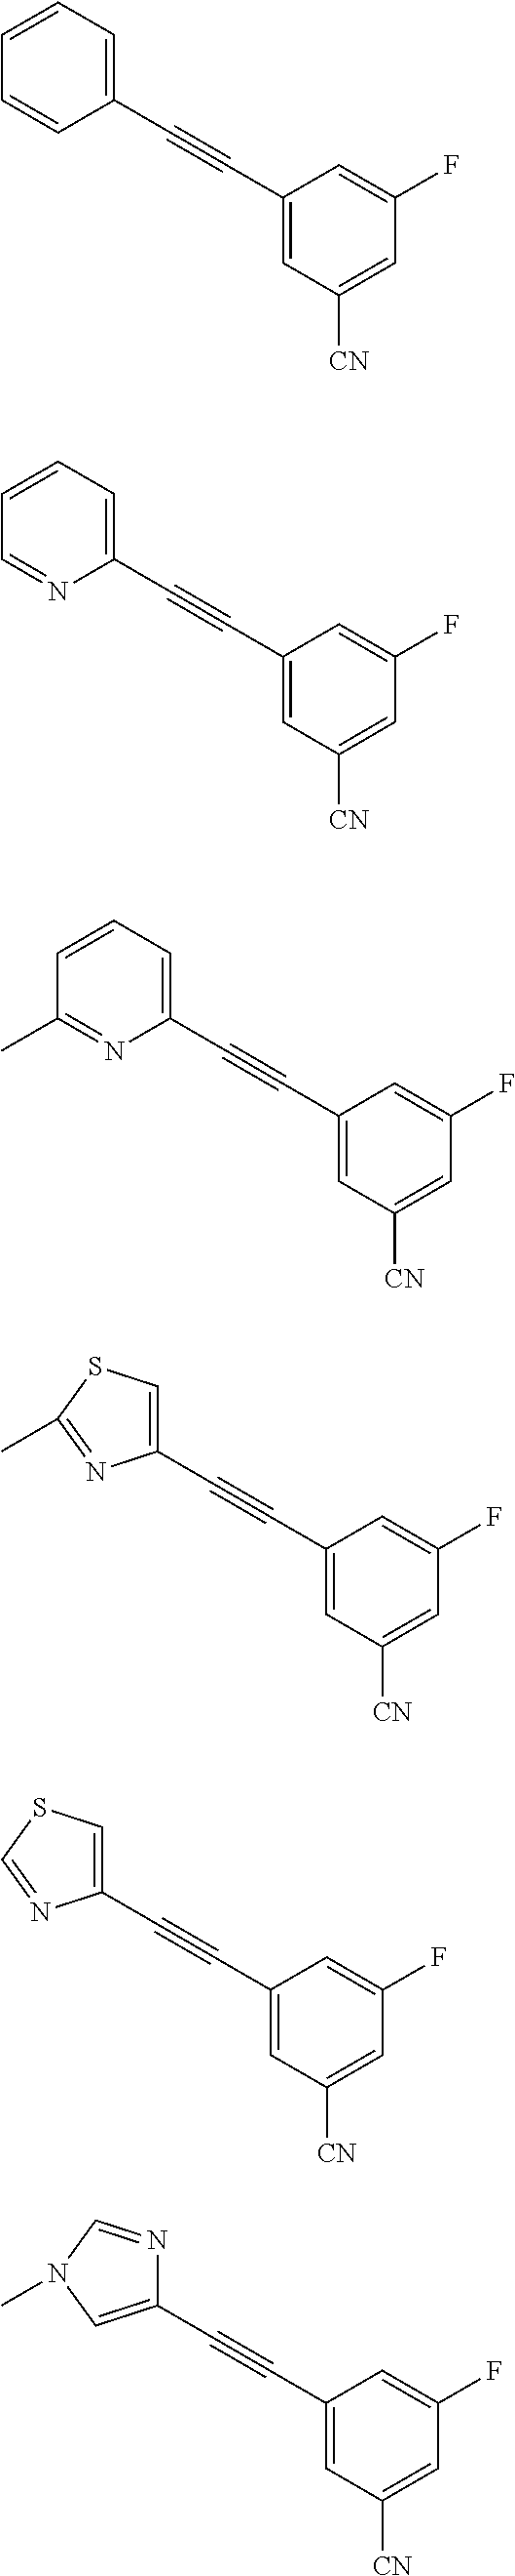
C1=CC(C#CC2=CC([CN])=CC(F)=C2)=CC=C1.C1=NC(C#CC2=CC([CN])=CC(F)=C2)=CC=C1.C1(C)=NC(C#CC2=CC([CN])=CC(F)=C2)=CC=C1.C1(C#CC2=CC([CN])=CC(F)=C2)=CSC(C)=N1.C1(C#CC2=CC([CN])=CC(F)=C2)=CSC=N1.C1(C#CC2=CC([CN])=CC(F)=C2)=CN(C)C=N1
